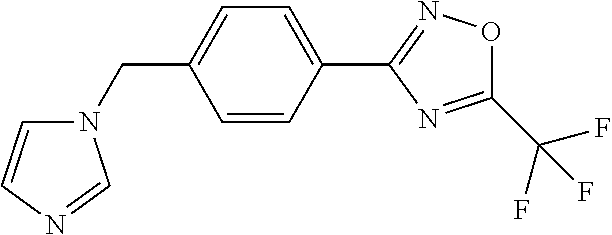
N1(CC2=CC=C(C3=NOC(C(F)(F)F)=N3)C=C2)C=CN=C1
